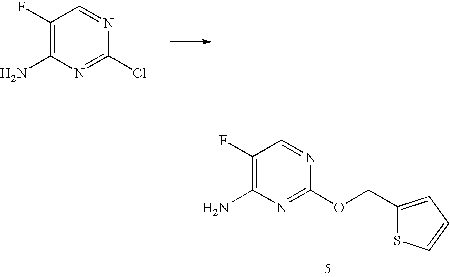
C1(F)=C(N)N=C(Cl)N=C1.C1(F)=C(N)N=C(OCC2=CC=CS2)N=C1
